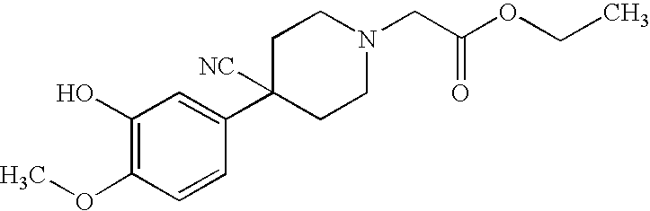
C1(O)=C(OC)C=CC(C2([NC])CCN(CC(OCC)=O)CC2)=C1
